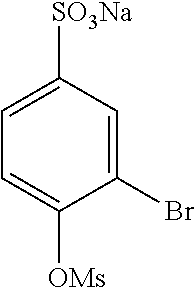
C1=C([SO3Na])C=C(Br)C([OMs])=C1
